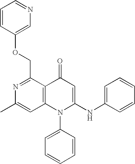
CC1=CC2=C(C(COC3=CN=CC=C3)=N1)C(=O)C=C(NC1=CC=CC=C1)N2C1=CC=CC=C1
